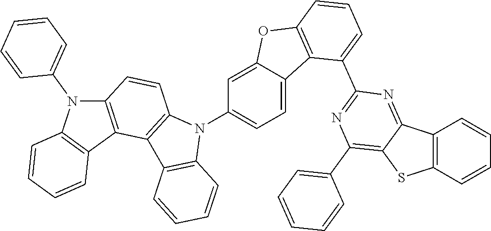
C1=CC2=C(C=C1)N(C1=CC=C3C(=C1)OC1=C3C(C3=NC(C4=CC=CC=C4)=C4C(=N3)C3=C(S4)C=CC=C3)=CC=C1)C1=C2C2=C(C=C1)N(C1=CC=CC=C1)C1=C2C=CC=C1
